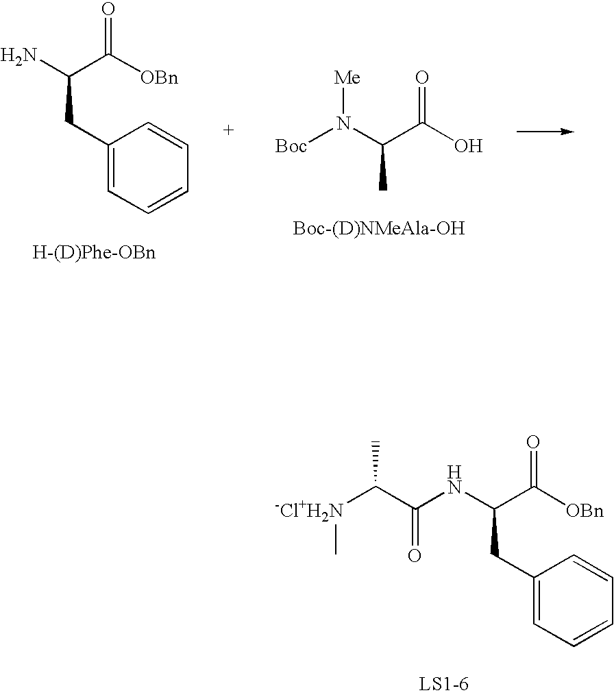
C1(CC(N)C([OBn])=O)=CC=CC=C1.[Boc]N(C(C(O)=O)C)[Me].C1(CC(NC(C([-Cl+H2N]C)C)=O)C([OBn])=O)=CC=CC=C1
